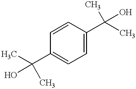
C1(C(O)(C)C)=CC=C(C(O)(C)C)C=C1
